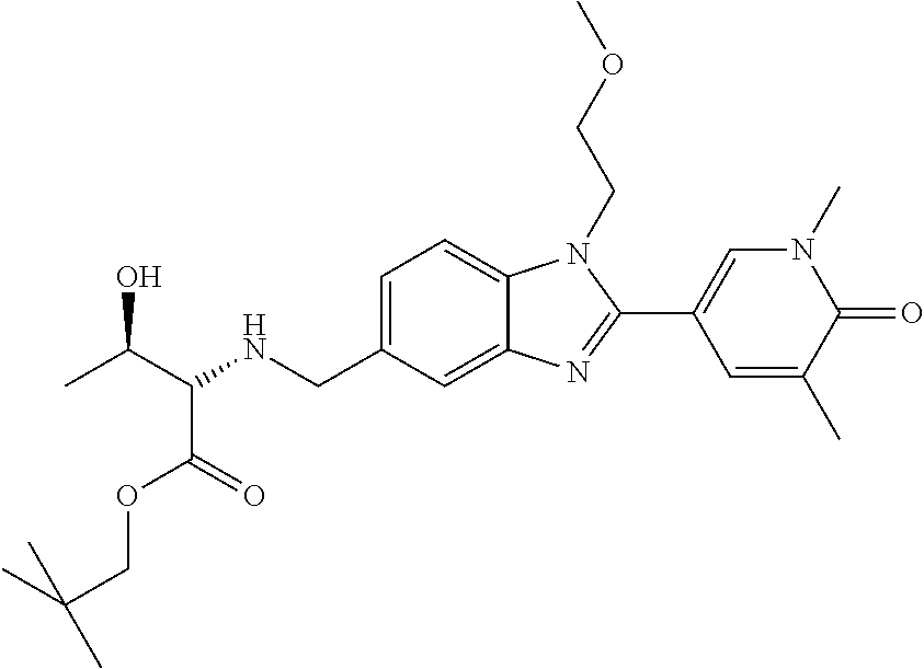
C1=C(CNC(C(C)O)C(=O)OCC(C)(C)C)C=C2C(=C1)N(CCOC)C(C1=CN(C)C(=O)C(C)=C1)=N2
